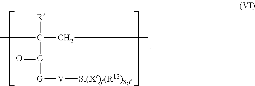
CC(CC)([R])C([G][V][Si(X)f(R12)3-f])=O
